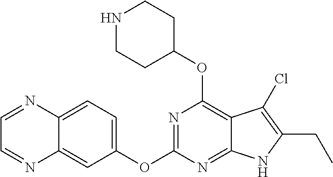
C1=NC2=CC=C(OC3=NC(OC4CCNCC4)=C4C(=N3)NC(CC)=C4Cl)C=C2N=C1
